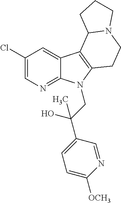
C1(Cl)=CN=C2C(=C1)C1=C(N2CC(C2=CC=C([OCH3])N=C2)(O)C)CCN2C1CCC2
